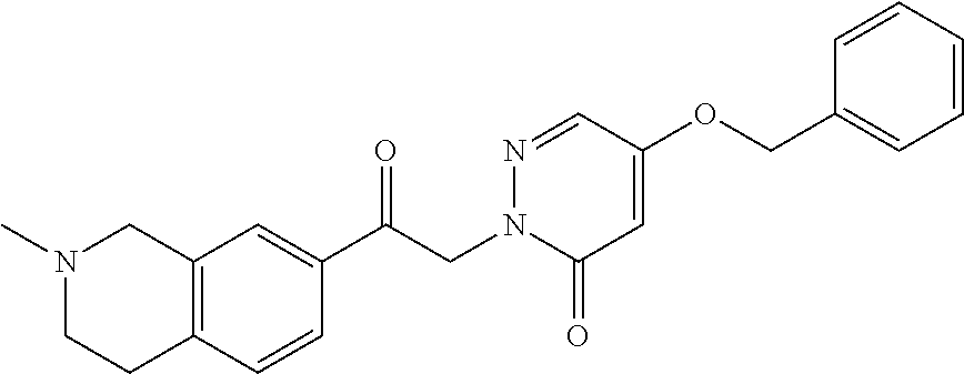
C(CN1C(=O)C=C(OCC2=CC=CC=C2)C=N1)(=O)C1=CC2=C(C=C1)CCN(C)C2
